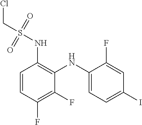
C1=CC(F)=C(F)C(NC2=CC=C(I)C=C2F)=C1NS(=O)(=O)CCl
